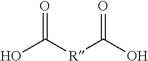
OC([R]C(=O)O)=O
